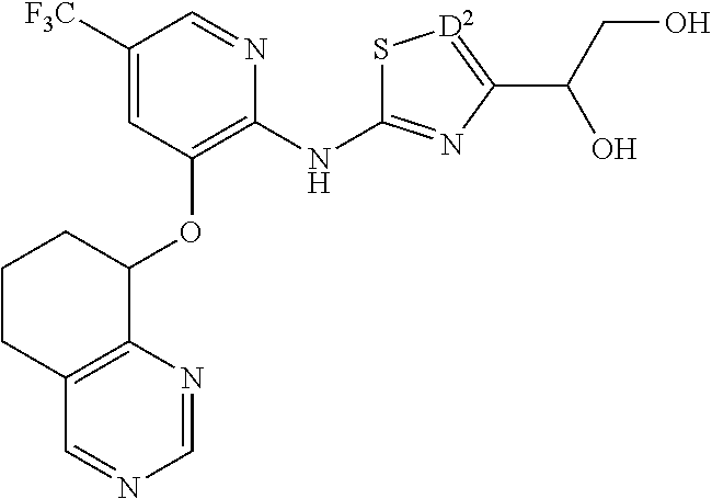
[F3C]C1=CC(OC2C3=C(C=NC=N3)CCC2)=C(NC2=NC(C(CO)O)=[D2]S2)N=C1
